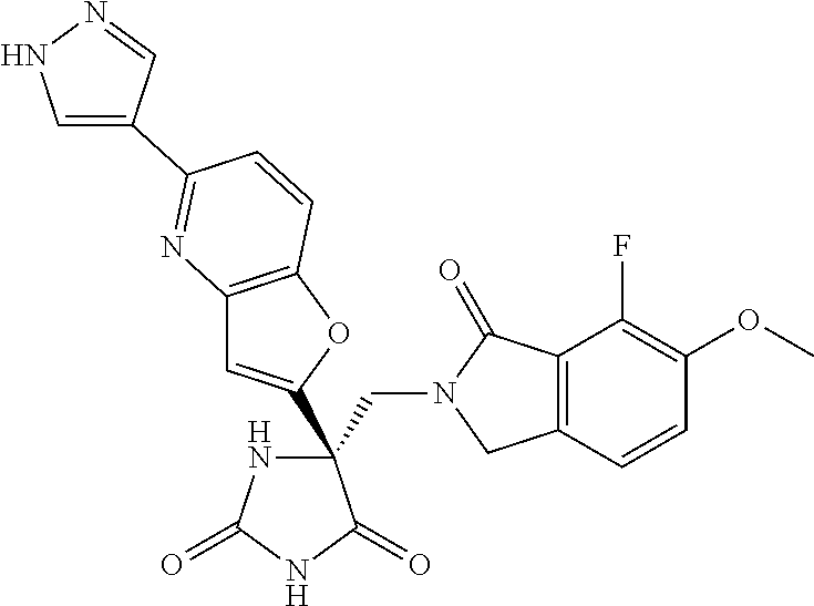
C(C1(C2=CC3=C(O2)C=CC(C2=CNN=C2)=N3)NC(=O)NC1=O)N1CC2=C(C1=O)C(F)=C(OC)C=C2
